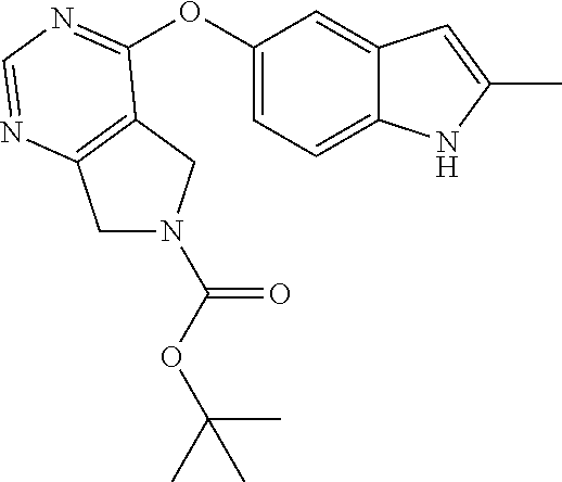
C1N(C(OC(C)(C)C)=O)CC2=C1N=CN=C2OC1=CC=C2C(=C1)C=C(C)N2
